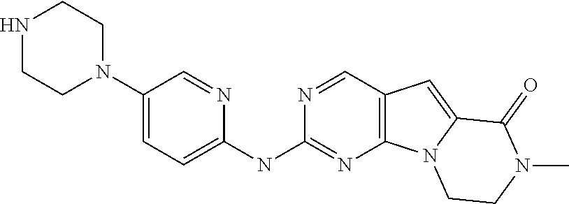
C1(N2CCNCC2)=CC=C(NC2=NC3=C(C=N2)C=C2N3CCN(C)C2=O)N=C1
